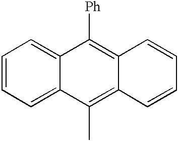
C1=CC=C2C(=C1)C([Ph])=C1C(=C2C)C=CC=C1
